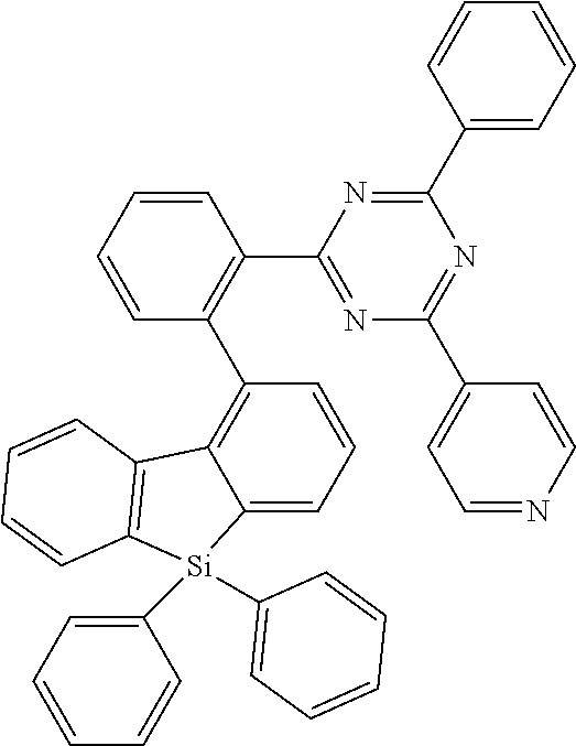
N1=C(C2=C(C3=C4C(=CC=C3)[Si](C3=CC=CC=C3)(C3=CC=CC=C3)C3=C4C=CC=C3)C=CC=C2)N=C(C2=CC=CC=C2)N=C1C1=CC=NC=C1
